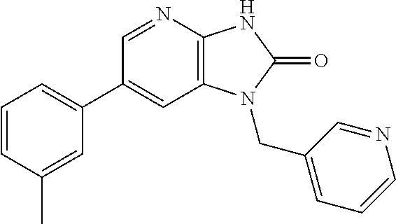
C1(C2=CC=CC(C)=C2)=CC2=C(N=C1)NC(=O)N2CC1=CC=CN=C1
